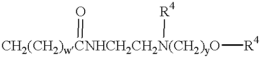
[CH2(CH2)wCNHCH2CH2N(CH2)yO]([R4])([R4])=O
